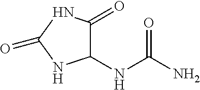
C1(NC(N)=O)C(=O)NC(=O)N1
